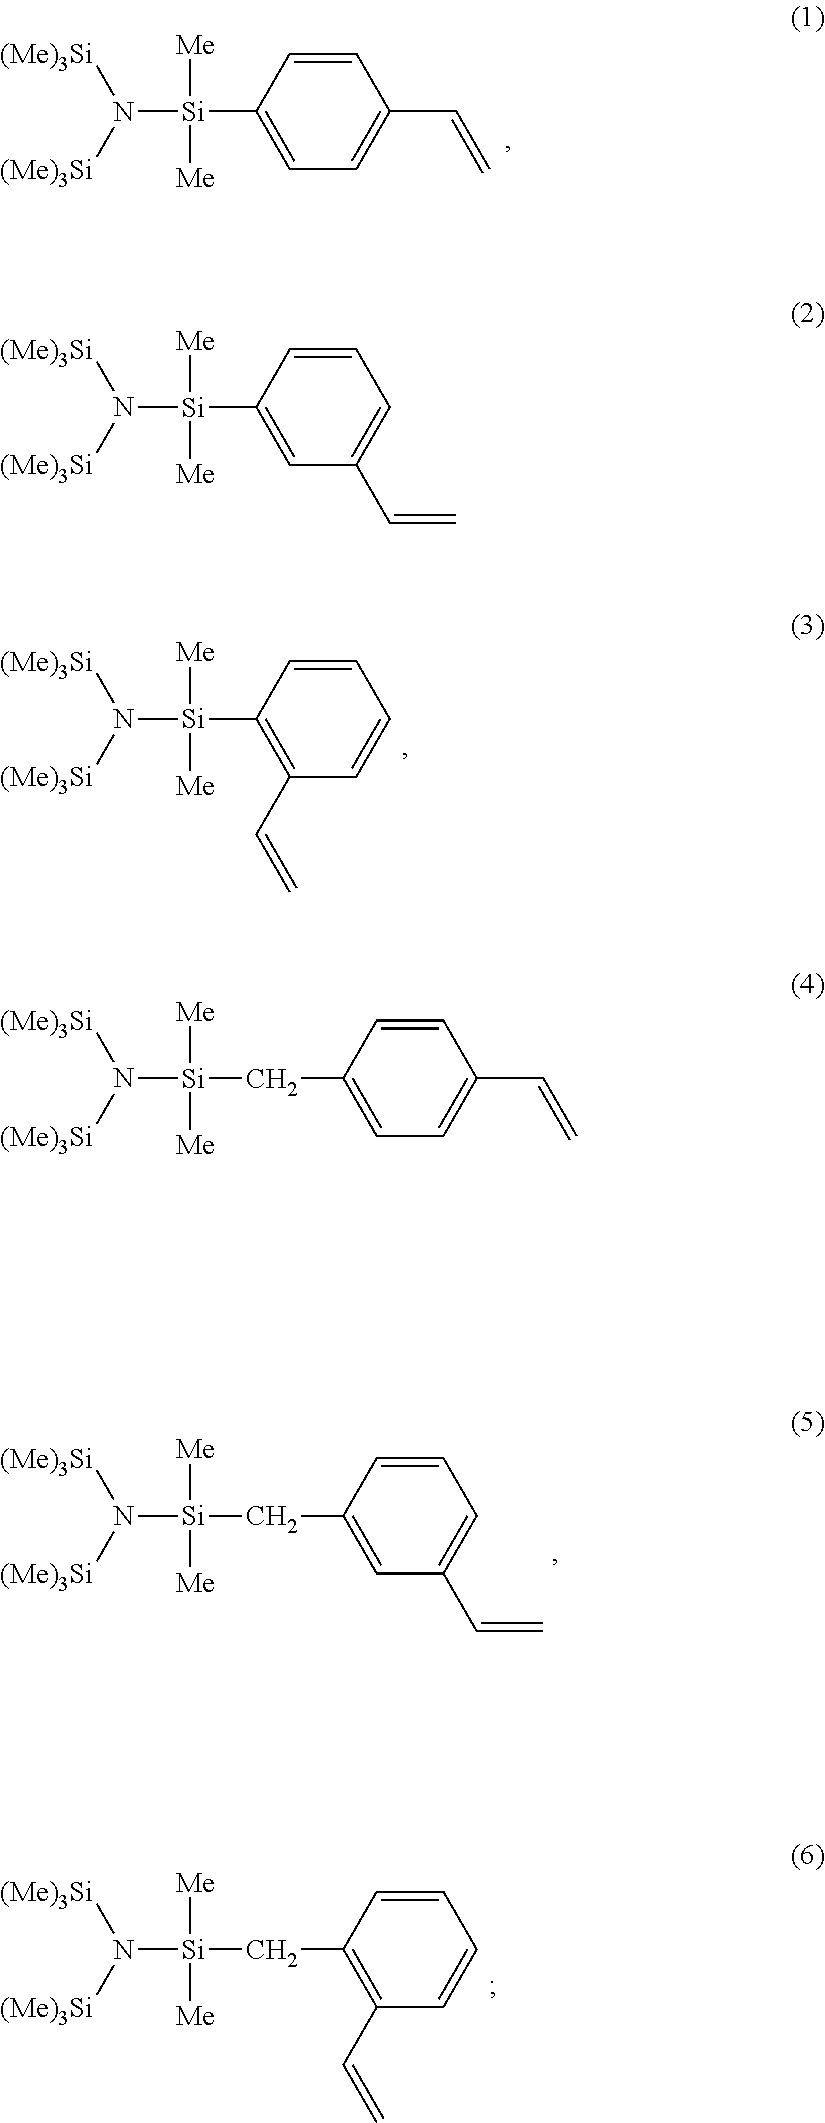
N([Si]([Me])([Me])C1=CC=C(C=C)C=C1)([(Me)3Si])[(Me)3Si].N([Si]([Me])([Me])C1=CC(C=C)=CC=C1)([(Me)3Si])[(Me)3Si].N([Si]([Me])([Me])C1=C(C=C)C=CC=C1)([(Me)3Si])[(Me)3Si].N([Si]([Me])([Me])CC1=CC=C(C=C)C=C1)([(Me)3Si])[(Me)3Si].N([Si]([Me])([Me])CC1=CC(C=C)=CC=C1)([(Me)3Si])[(Me)3Si].N([Si]([Me])([Me])CC1=C(C=C)C=CC=C1)([(Me)3Si])[(Me)3Si]
